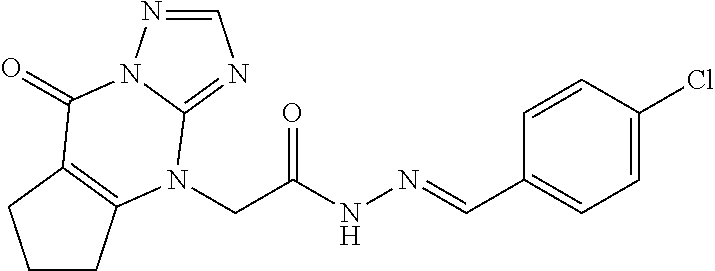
C1CC2=C(C1)C(=O)N1C(=NC=N1)N2CC(NN=CC1=CC=C(Cl)C=C1)=O
